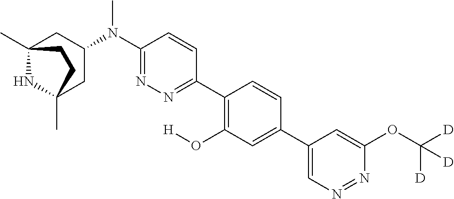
C12(C)NC(C)(CC(N(C3=NN=C(C4=C(O[H])C=C(C5=CN=NC(OC([D])([D])[D])=C5)C=C4)C=C3)C)C1)CC2
